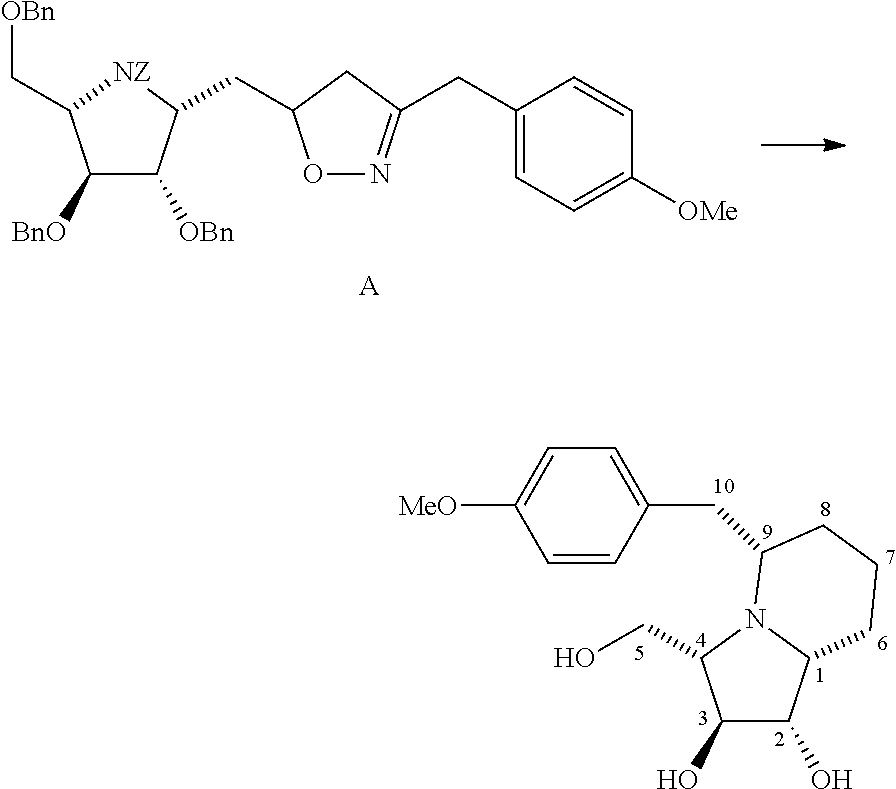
C1([BnO])C([OBn])C(CC2ON=C(CC3=CC=C([OMe])C=C3)C2)[NZ]C1C[OBn].[A].C1=CC(CC2N3C(C(O)C(O)C3CO)CCC2)=CC=C1[MeO]
